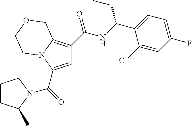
C1=C(C(=O)N2C(C)CCC2)N2C(=C1C(NC(C1=CC=C(F)C=C1Cl)CC)=O)COCC2
